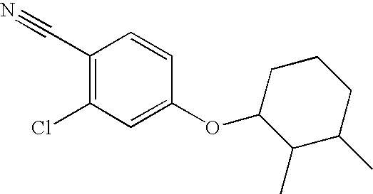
C1(C#N)=C(Cl)C=C(OC2CCCC(C)C2C)C=C1
